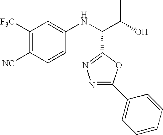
C1([CF3])=C([CN])C=CC(NC(C(O)C)C2=NN=C(C3=CC=CC=C3)O2)=C1
